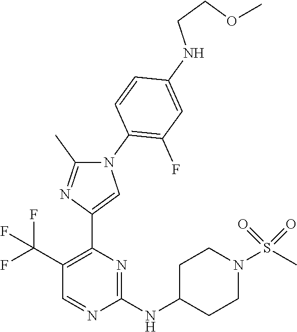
N1(C2=C(F)C=C(NCCOC)C=C2)C(C)=NC(C2=C(C(F)(F)F)C=NC(NC3CCN(S(C)(=O)=O)CC3)=N2)=C1
